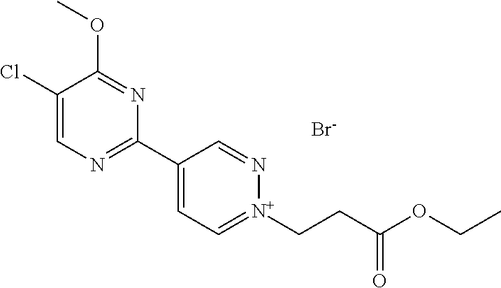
C1(Cl)=CN=C(C2=CC=[N+](CCC(OCC)=O)N=C2)N=C1OC.[Br-]
